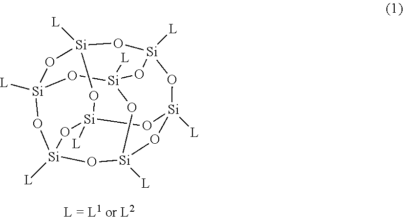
[Si]12([L])O[Si]3([L])O[Si]4([L])O[Si]5([L])O[Si]([L])(O[Si]([L])(O1)O[Si]([L])(O3)O5)O[Si]([L])(O4)O2
